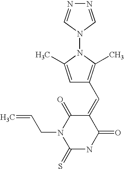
N1=CN(N2C(C)=CC(C=C3C(=O)N(CC=C)C(=S)NC3=O)=C2C)C=N1
